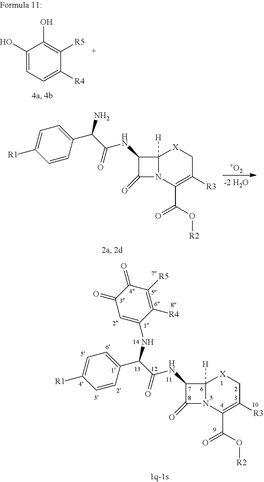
C1(O)=CC=C([R4])C([R5])=C1O.[+O2].C1=C([R1])C=CC(C(C(NC2C(=O)N3C2([H])[X]CC([R3])=C3C(O[R2])=O)=O)N)=C1.C1=C([R1])C=CC(C(C(NC2C(=O)N3C2([H])[X]CC([R3])=C3C(O[R2])=O)=O)NC2=CC(=O)C(=O)C([R5])=C2[R4])=C1
